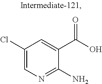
C1(Cl)=CN=C(N)C(C(O)=O)=C1
